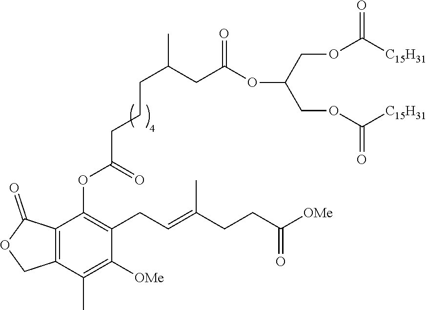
O(C(COC([C15H31])=O)COC([C15H31])=O)C(CC(CCCC(OC1=C(CC=C(CCC([OMe])=O)C)C([OMe])=C(C)C2=C1C(=O)OC2)=O)C)=O
